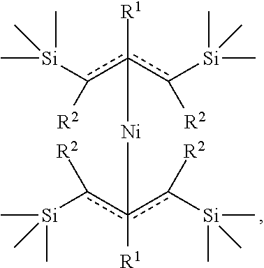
C[Si](C)(C)c(c(c([Si](C)(C)C)[R2])([R1])[Ni]c(c([Si](C)(C)C)[R2])(c([Si](C)(C)C)[R2])[R1])[R2]
